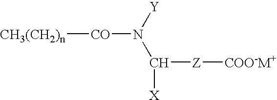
[CH3(CH2)n][CO]N([Y])C([Z][COO-M+])[X]
